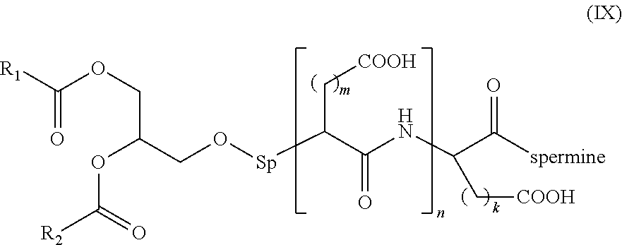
[R1]C(OCC(CO[Sp]C(C(NC(C([spermine])=O)C[COOH])=O)C[COOH])OC([R2])=O)=O
